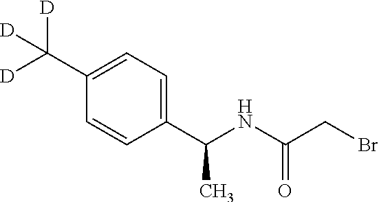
C1(C([D])([D])[D])=CC=C(C(NC(CBr)=O)C)C=C1
